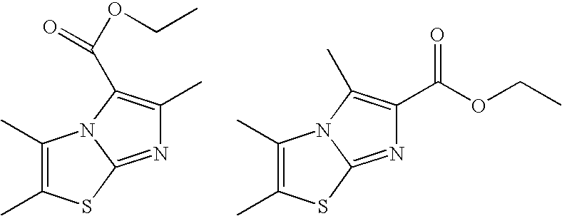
C1(C)=C(C)SC2=NC(C)=C(C(OCC)=O)N12.C1(C)=C(C)SC2=NC(C(OCC)=O)=C(C)N12
